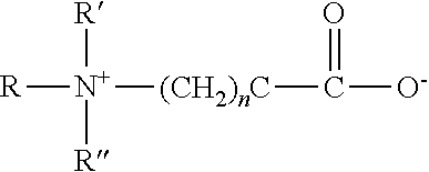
[R][N+]([R])([R])[(CH2)nC]C([O-])=O
